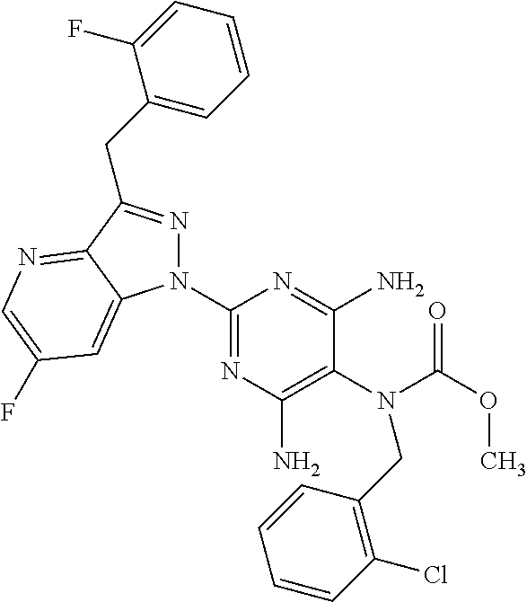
C1(N2N=C(CC3=CC=CC=C3F)C3=NC=C(F)C=C23)=NC(N)=C(N(C(OC)=O)CC2=C(Cl)C=CC=C2)C(N)=N1
